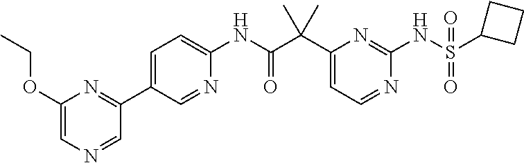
C1(C(C(NC2=CC=C(C3=NC(OCC)=CN=C3)C=N2)=O)(C)C)=CC=NC(NS(C2CCC2)(=O)=O)=N1
